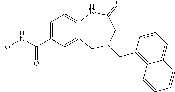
C1=C(C(NO)=O)C=C2C(=C1)NC(=O)CN(CC1=C3C(=CC=C1)C=CC=C3)C2
